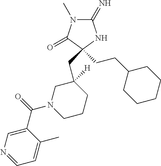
C1(=N)N(C)C(=O)C(CCC2CCCCC2)(CC2([H])CN(C(=O)C3=CN=CC=C3C)CCC2)N1
